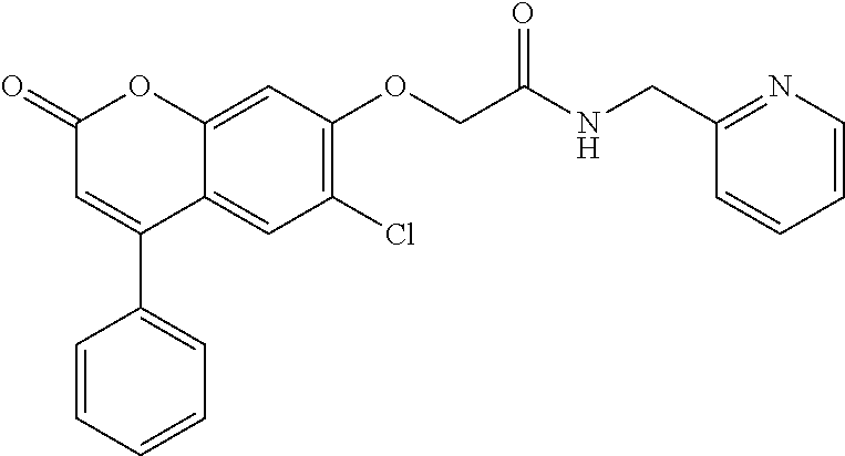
C12=CC(OCC(NCC3=NC=CC=C3)=O)=C(Cl)C=C1C(C1=CC=CC=C1)=CC(=O)O2
